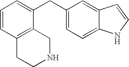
C1=CC2=C(C(CC3=CC=C4C(=C3)C=CN4)=C1)CNCC2
